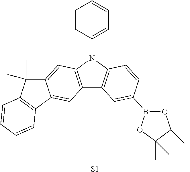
C1(N2C3=C(C4=C2C=CC(B2OC(C)(C)C(C)(C)O2)=C4)C=C2C(=C3)C(C)(C)C3=C2C=CC=C3)=CC=CC=C1.[S1]
